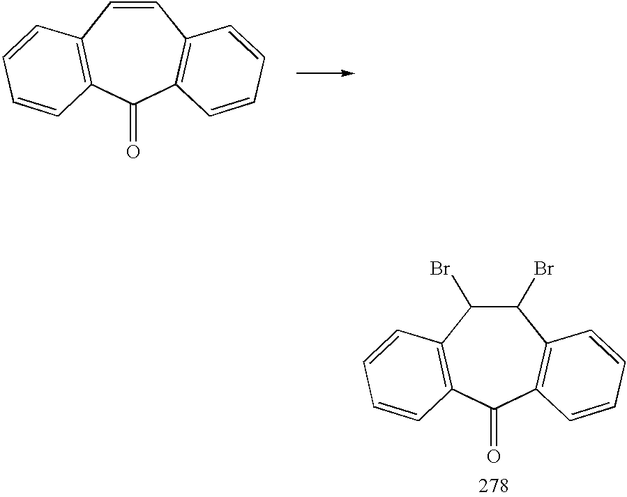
C1=CC2=C(C(=O)C3=C1C=CC=C3)C=CC=C2.C1(Br)C(Br)C2=C(C(=O)C3=C1C=CC=C3)C=CC=C2
